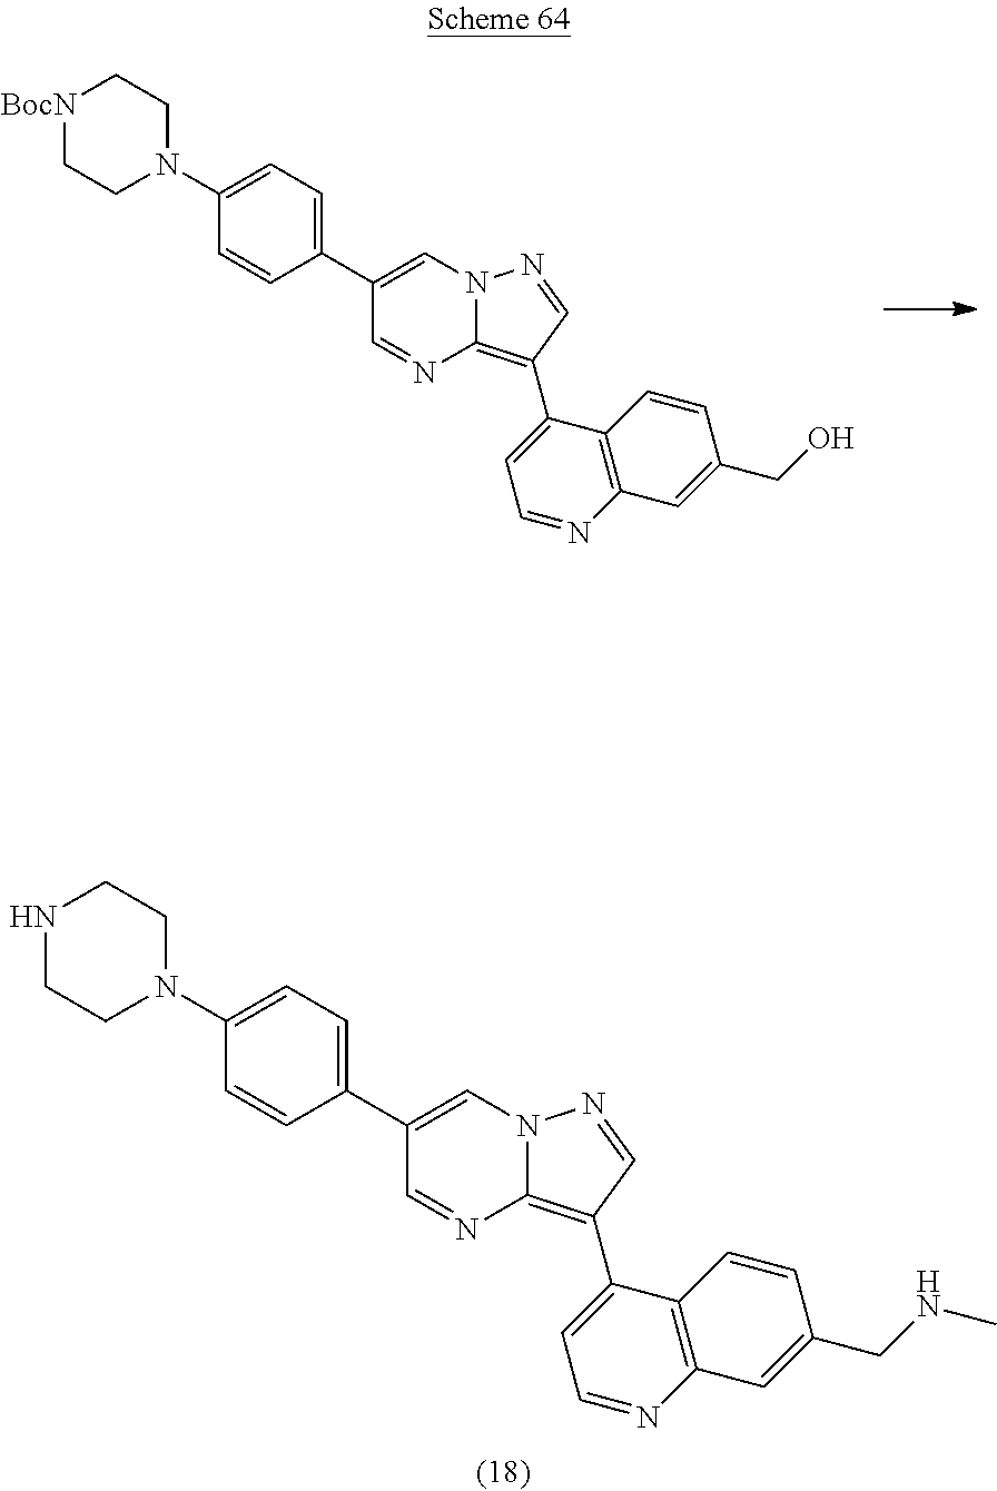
C1(C2=CC=C(N3CC[BocN]CC3)C=C2)=CN2C(=C(C3=CC=NC4=C3C=CC(CO)=C4)C=N2)N=C1.C1(C2=CC=C(N3CCNCC3)C=C2)=CN2C(=C(C3=CC=NC4=C3C=CC(CNC)=C4)C=N2)N=C1
